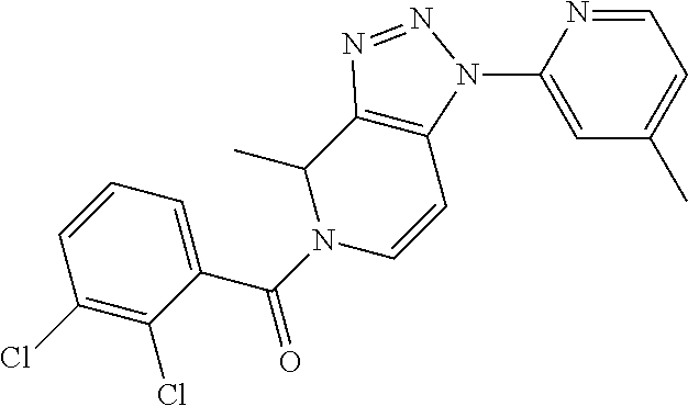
C1(C(N2C(C)C3=C(C=C2)N(C2=CC(C)=CC=N2)N=N3)=O)=CC=CC(Cl)=C1Cl
